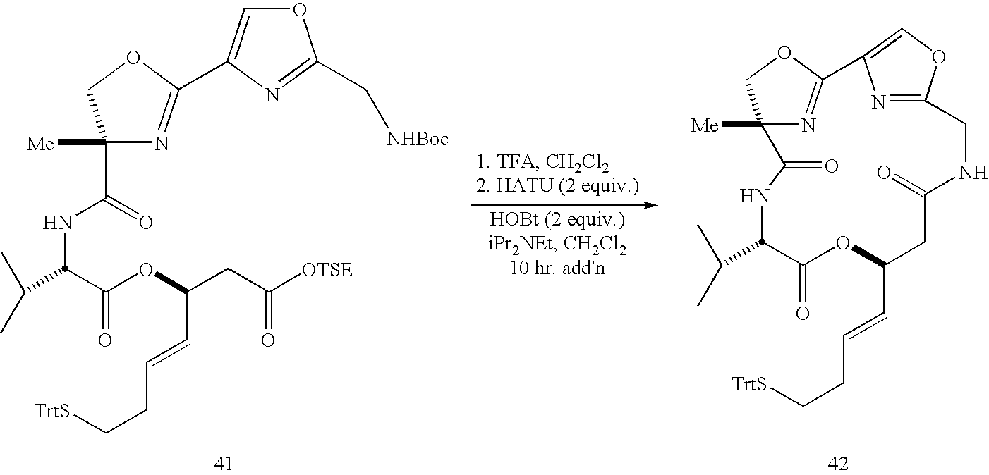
C1(C(=O)NC(C(=O)OC(CC(=O)[OTSE])C=CCC[TrtS])C(C)C)([Me])N=C(C2=COC(C[NHBoc])=N2)OC1.C1NC(=O)CC(C=CCC[TrtS])OC(=O)C(C(C)C)NC(=O)C2([Me])N=C(OC2)C2=COC1=N2
